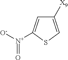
C1([X9])=CSC([N+]([O-])=O)=C1
